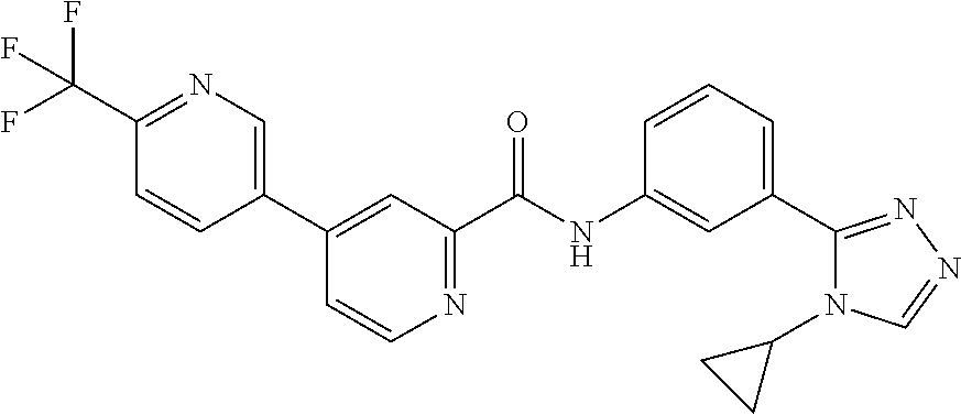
C1(C2=CN=C(C(F)(F)F)C=C2)=CC(C(NC2=CC(C3=NN=CN3C3CC3)=CC=C2)=O)=NC=C1
